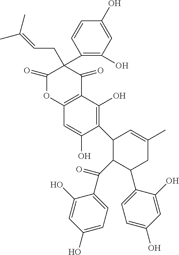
C1=C(O)C(C2C(C(=O)C3=CC=C(O)C=C3O)C(C3=CC=C(O)C=C3O)CC(C)=C2)=C(O)C2=C1OC(=O)C(CC=C(C)C)(C1=C(O)C=C(O)C=C1)C2=O
